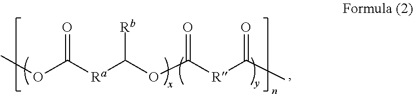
COC([Ra]C(OC([R]C(C)=O)=O)[Rb])=O
